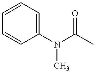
C1=CC=C(N(C(C)=O)C)C=C1
